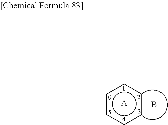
c1ccccc1.[A].B
